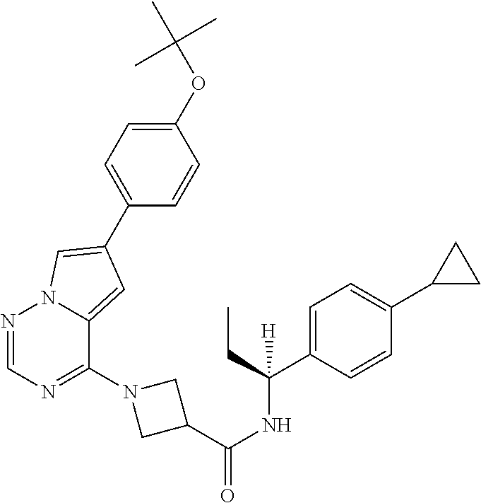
C1(OC(C)(C)C)=CC=C(C2=CN3N=CN=C(N4CC(C(NC(C5=CC=C(C6CC6)C=C5)(CC)[H])=O)C4)C3=C2)C=C1
